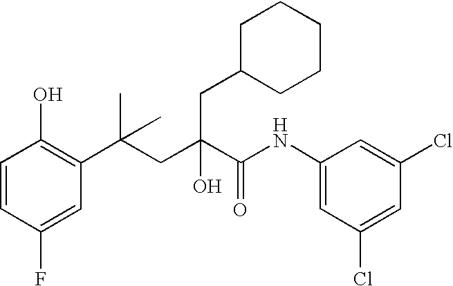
C1=CC(F)=CC(C(CC(C(NC2=CC(Cl)=CC(Cl)=C2)=O)(O)CC2CCCCC2)(C)C)=C1O
